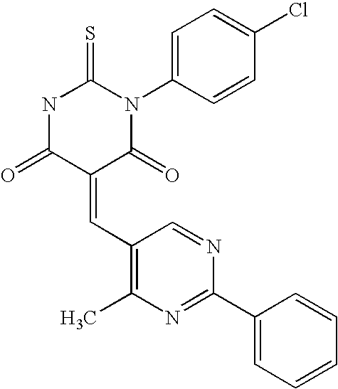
N1C(=O)C(=CC2=C(C)N=C(C3=CC=CC=C3)N=C2)C(=O)N(C2=CC=C(Cl)C=C2)C1=S
